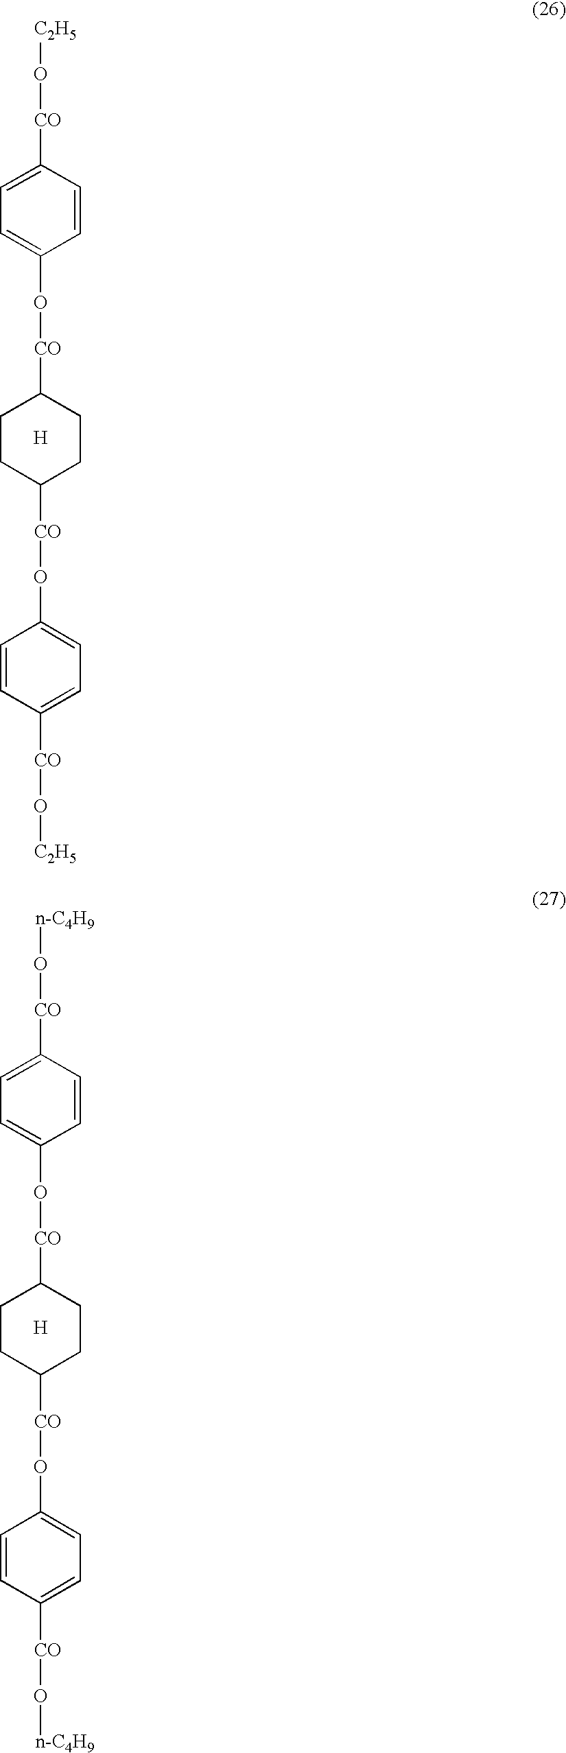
C1=CC([CO]O[C2H5])=CC=C1O[CO]C1CCC([CO]OC2=CC=C([CO]O[C2H5])C=C2)CC1.[H].C1=CC([CO]O[n-C4H9])=CC=C1O[CO]C1CCC([CO]OC2=CC=C([CO]O[n-C4H9])C=C2)CC1.[H]
